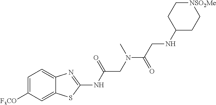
C1=C([F3CO])C=C2C(=C1)N=C(NC(CN(C(=O)CNC1CC[NSO2Me]CC1)C)=O)S2
